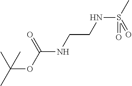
CC(OC(=O)NCCNS(C)(=O)=O)(C)C
